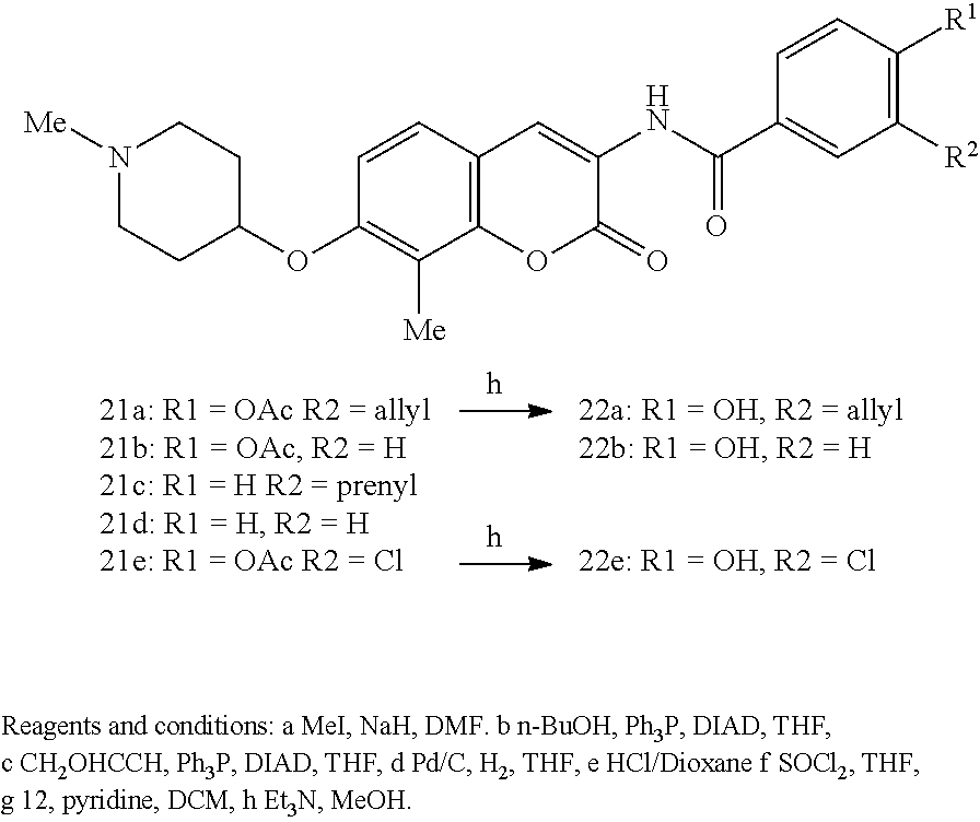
C1=CC2=C(C([Me])=C1OC1CCN([Me])CC1)OC(=O)C(NC(C1=CC([R2])=C([R1])C=C1)=O)=C2
